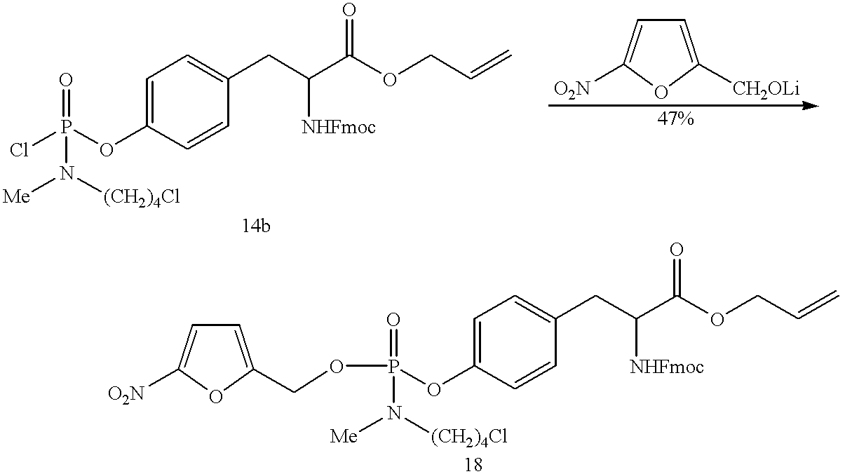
C1=C(OP(Cl)(=O)N([Me])[(CH2)4Cl])C=CC(CC(C(OCC=C)=O)[NHFmoc])=C1.C1=C([CH2OLi])OC([O2N])=C1.C1=C(OP(OCC2=CC=C([O2N])O2)(=O)N([Me])[(CH2)4Cl])C=CC(CC(C(OCC=C)=O)[NHFmoc])=C1
